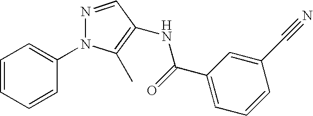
C1=CC=CC(N2N=CC(NC(C3=CC=CC(C#N)=C3)=O)=C2C)=C1
